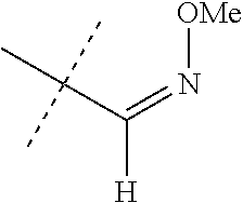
N([OMe])=C(C(C)(C)C)[H]
